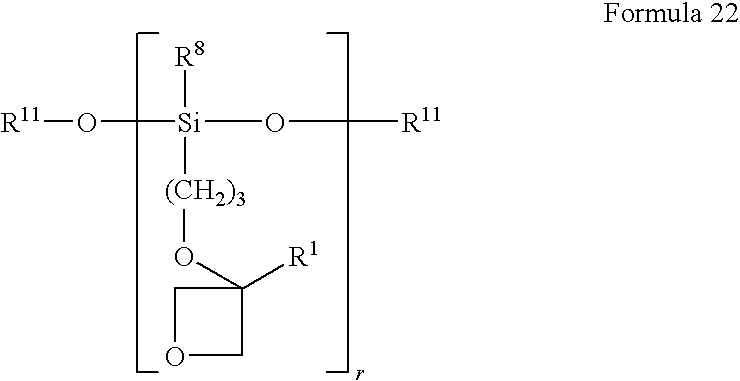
[R11]O[Si](O[R11])([R8])[(CH2)3]OC1([R1])COC1
